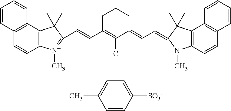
C1=CC([SO3-])=CC=C1C.C12=C(C3=C(C=C1)C=CC=C3)C(C)(C)C(C=CC1=C(Cl)C(=CC=C3N(C)C4=C(C5=C(C=C4)C=CC=C5)C3(C)C)CCC1)=[N+]2C
